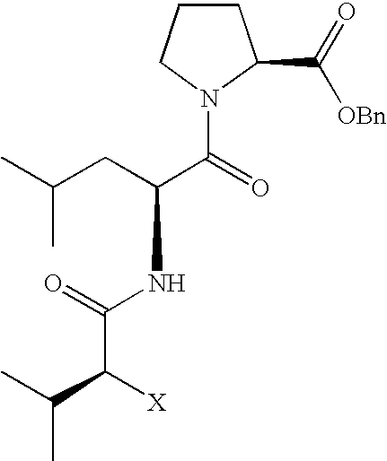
C1CCN(C(=O)C(CC(C)C)NC(=O)C([X])C(C)C)C1C([OBn])=O
